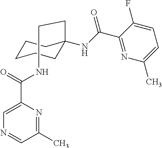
C1CCCC(CCNC(C2=CN=CC(C)=N2)=O)(NC(C2=NC(C)=CC=C2F)=O)C1
